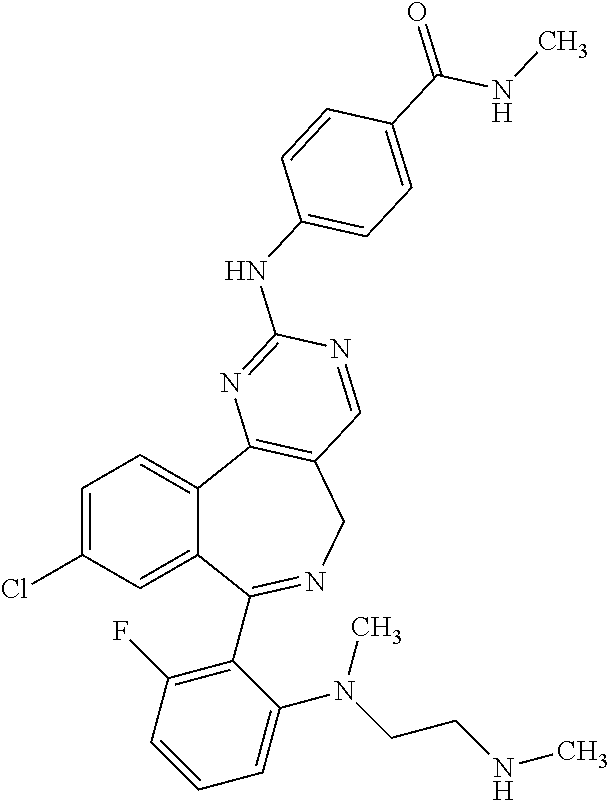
C1=C(Cl)C=C2C(=C1)C1=C(CN=C2C2=C(F)C=CC=C2N(CCNC)C)C=NC(NC2=CC=C(C(=O)NC)C=C2)=N1
